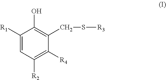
C1([R1])=CC([R2])=C([R4])C(CS[R3])=C1O
